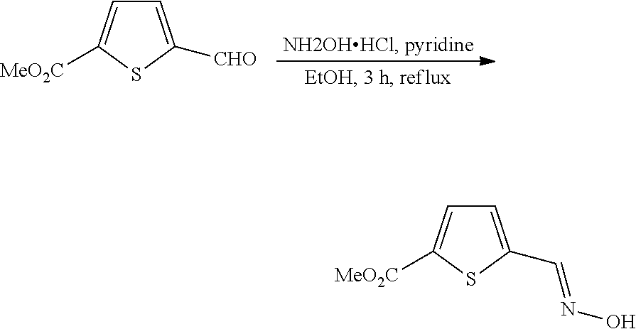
C1=C([CHO])SC([MeO2C])=C1.C1=C(C=NO)SC([MeO2C])=C1
